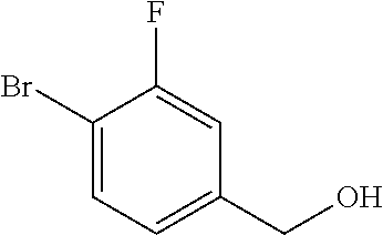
C1(Br)=CC=C(CO)C=C1F
